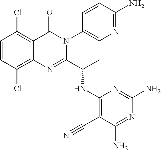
C1=CC(Cl)=C2C(=C1Cl)C(=O)N(C1=CN=C(N)C=C1)C(C(C)NC1=C(C#N)C(N)=NC(N)=N1)=N2
